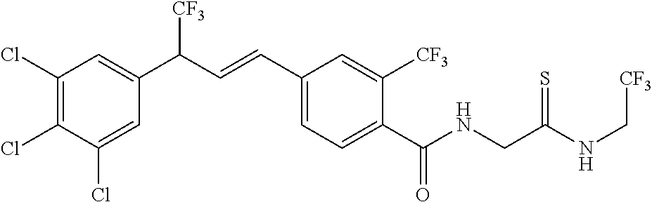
C1(Cl)=C(Cl)C(Cl)=CC(C(C=CC2=CC=C(C(NCC(NC[CF3])=S)=O)C([CF3])=C2)[CF3])=C1
